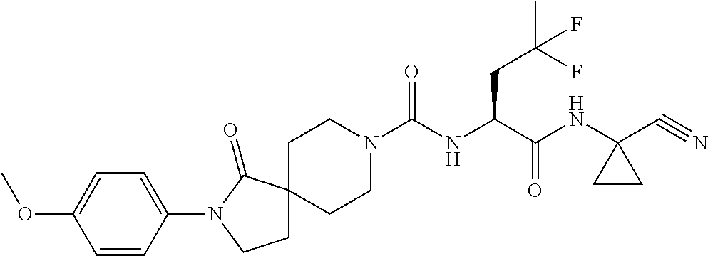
N(C1(C#N)CC1)C(C(CC(F)(C)F)NC(N1CCC2(CCN(C3=CC=C(OC)C=C3)C2=O)CC1)=O)=O
